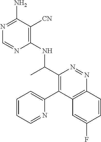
C1(NC(C2=C(C3=CC=CC=N3)C3=C(N=N2)C=CC(F)=C3)C)=C([CN])C(N)=NC=N1
